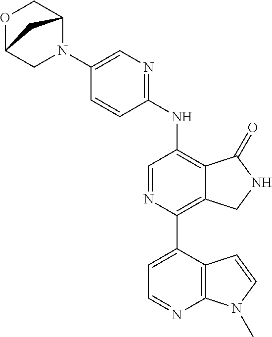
O1C2CN(C3=CN=C(NC4=C5C(=C(C6=CC=NC7=C6C=CN7C)N=C4)CNC5=O)C=C3)C(C1)C2
